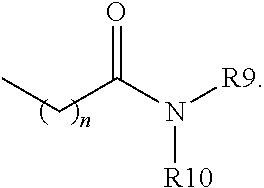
C(N([R9])[R10])(CC)=O
